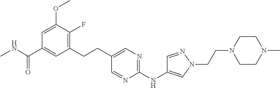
C1(CCC2=CN=C(NC3=CN(CCN4CCN(C)CC4)N=C3)N=C2)=C(F)C(OC)=CC(C(NC)=O)=C1
